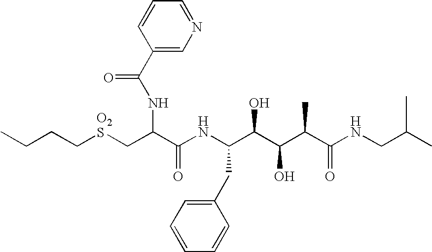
C(CC[O2S]CC(C(NC(C(C(C(C(NCC(C)C)=O)C)O)O)CC1=CC=CC=C1)=O)NC(C1=CN=CC=C1)=O)C
